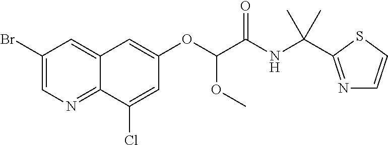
C1(Br)=CN=C2C(=C1)C=C(OC(OC)C(NC(C)(C)C1=NC=CS1)=O)C=C2Cl
